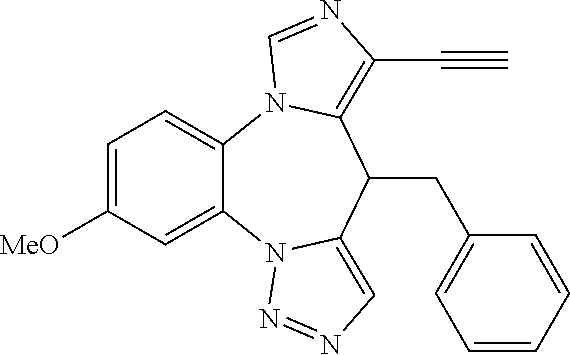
C1=C([MeO])C=C2C(=C1)N1C(=C(C#C)N=C1)C(CC1=CC=CC=C1)C1=CN=NN21
